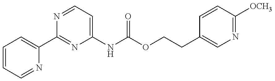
C1(C2=NC(NC(=O)OCCC3=CN=C([OCH3])C=C3)=CC=N2)=CC=CC=N1
